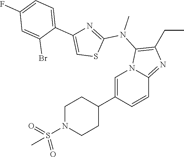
C1N(S(C)(=O)=O)CCC(C2=CN3C(=NC(CC)=C3N(C)C3=NC(C4=CC=C(F)C=C4Br)=CS3)C=C2)C1
